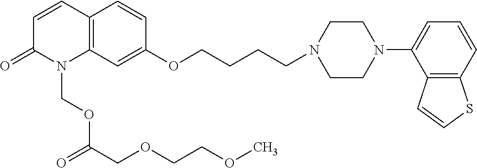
C12=C(C=C(OCCCCN3CCN(C4=CC=CC5=C4C=CS5)CC3)C=C1)N(COC(COCCOC)=O)C(=O)C=C2
